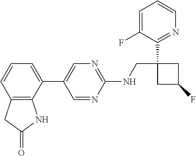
C1(NCC2(C3=NC=CC=C3F)CC(F)C2)=NC=C(C2=CC=CC3=C2NC(=O)C3)C=N1
